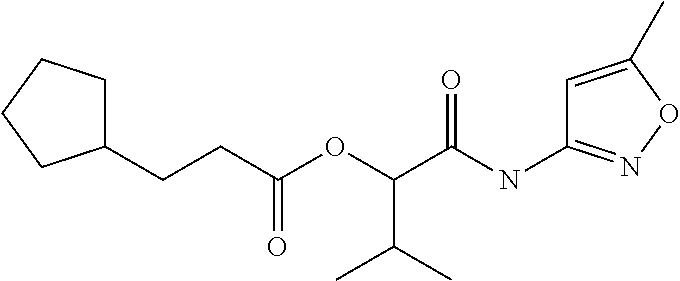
N(C(C(OC(CCC1CCCC1)=O)C(C)C)=O)C1=NOC(C)=C1
